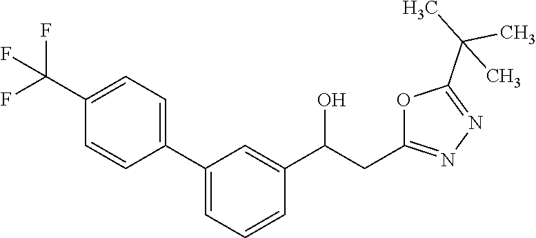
C(C(C1=CC(C2=CC=C(C(F)(F)F)C=C2)=CC=C1)O)C1=NN=C(C(C)(C)C)O1
